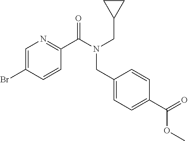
BrC1=CN=C(C(N(CC2CC2)CC2=CC=C(C(=O)OC)C=C2)=O)C=C1
